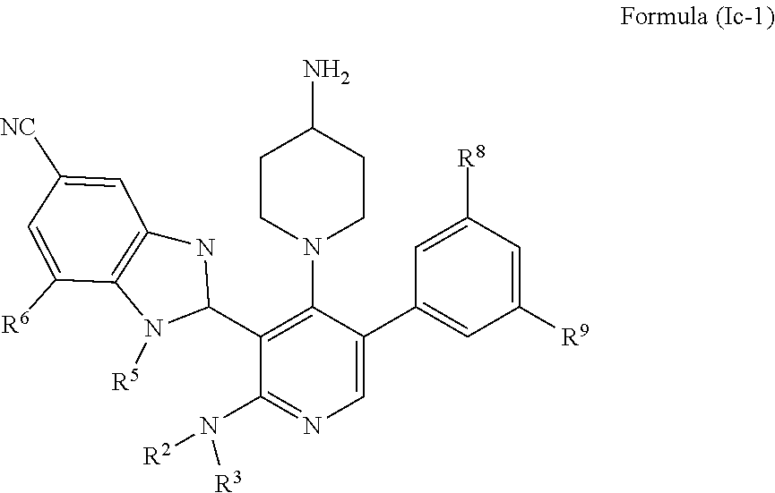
C1CN(C2=C(C3NC4=C(N3[R5])C([R6])=CC([NC])=C4)C(N([R2])[R3])=NC=C2C2=CC([R9])=CC([R8])=C2)CCC1N
